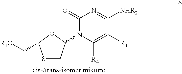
C1SC(C[R1O])OC1N1C([R4])=C([R3])C([NHR2])=NC1=O
